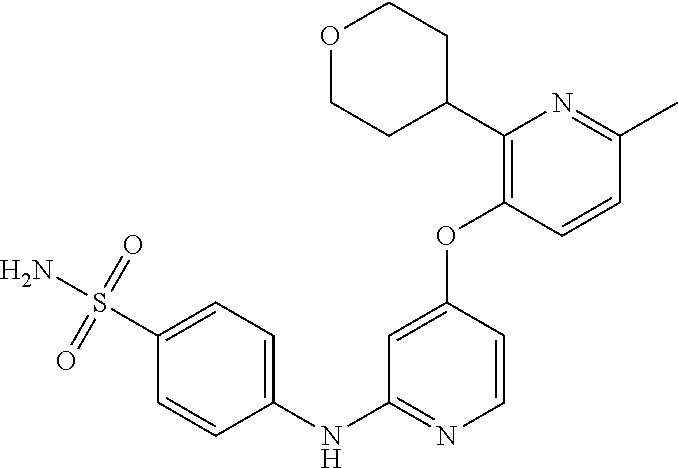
C1(NC2=NC=CC(OC3=C(C4CCOCC4)N=C(C)C=C3)=C2)=CC=C(S(=O)(=O)N)C=C1
